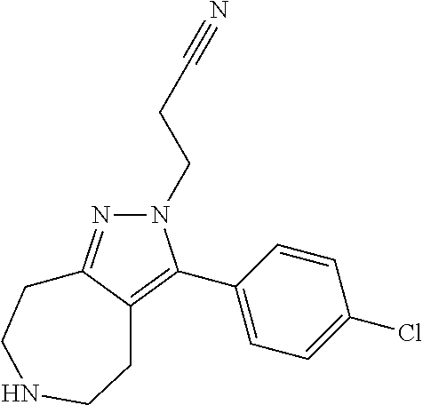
N1(CCC#N)N=C2C(=C1C1=CC=C(Cl)C=C1)CCNCC2
